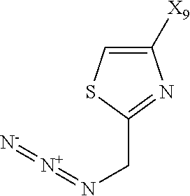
C1([X9])=CSC(CN=[N+]=[N-])=N1
